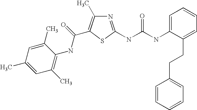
N1=C(NC(NC2=CC=CC=C2CCC2=CC=CC=C2)=O)SC(C(=O)NC2=C(C)C=C(C)C=C2C)=C1C
